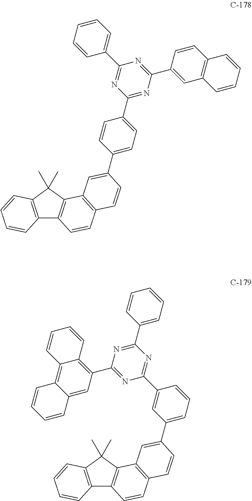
C1(C2=CC3=C(C=CC4=C3C(C)(C)C3=C4C=CC=C3)C=C2)=CC=C(C2=NC(C3=CC4=C(C=C3)C=CC=C4)=NC(C3=CC=CC=C3)=N2)C=C1.C1(C2=CC3=C(C=CC4=C3C(C)(C)C3=C4C=CC=C3)C=C2)=CC=CC(C2=NC(C3=CC=CC=C3)=NC(C3=C4C(=C5C(=C3)C=CC=C5)C=CC=C4)=N2)=C1
